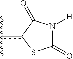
[H]N1C(=O)Sc(c(C)C)C1=O
